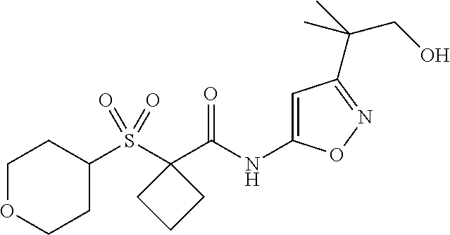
S(C1(C(NC2=CC(C(C)(CO)C)=NO2)=O)CCC1)(=O)(=O)C1CCOCC1
